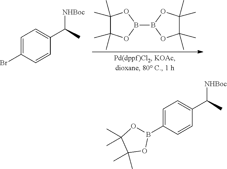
C1(C)(C)C(C)(C)OB(B2OC(C)(C)C(C)(C)O2)O1.C1=C(Br)C=CC(C([NHBoc])C)=C1.C1=C(B2OC(C)(C)C(C)(C)O2)C=CC(C([NHBoc])C)=C1
